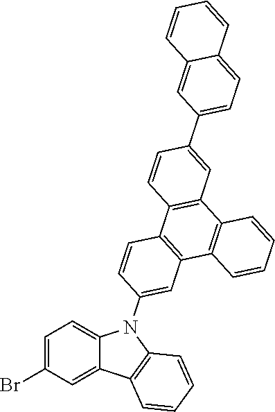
C1=C(Br)C=C2C(=C1)N(C1=CC3=C(C=C1)C1=C(C4=C3C=CC=C4)C=C(C3=CC=C4C(=C3)C=CC=C4)C=C1)C1=C2C=CC=C1
